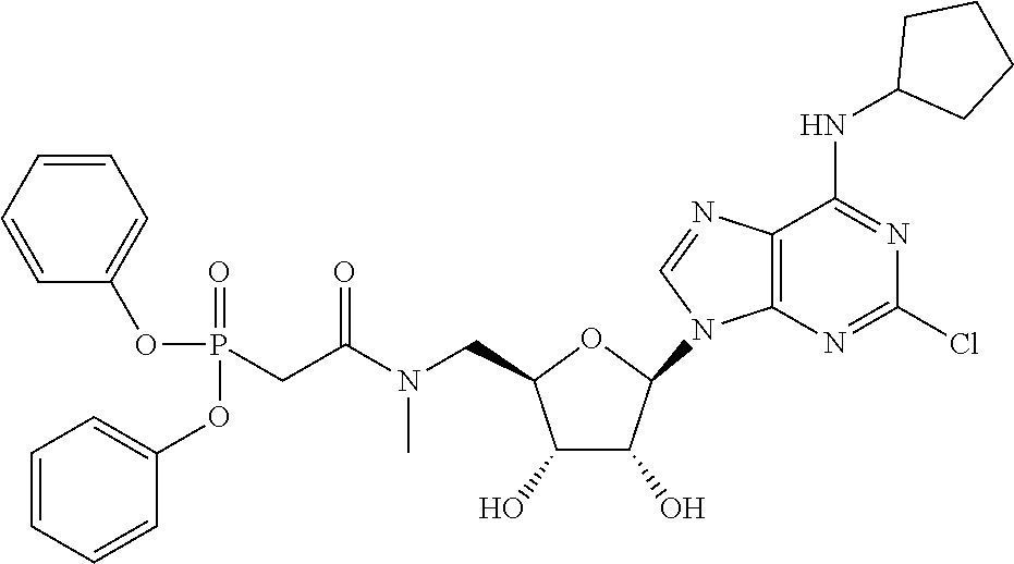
O1C(CN(C(CP(=O)(OC2=CC=CC=C2)OC2=CC=CC=C2)=O)C)C(O)C(O)C1N1C=NC2=C1N=C(Cl)N=C2NC1CCCC1
